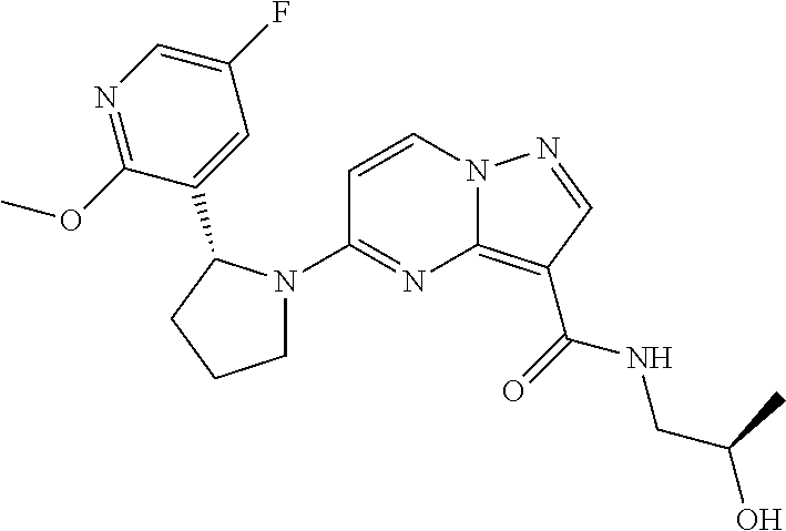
C1(N2CCCC2C2=CC(F)=CN=C2OC)=NC2=C(C(=O)NCC(O)C)C=NN2C=C1
